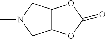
C12C(CN(C)C1)OC(=O)O2
